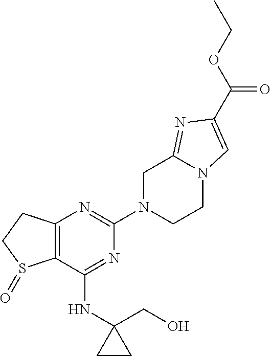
C12=C(C(NC3(CO)CC3)=NC(N3CCN4C(=NC(C(OCC)=O)=C4)C3)=N1)S(=O)CC2
